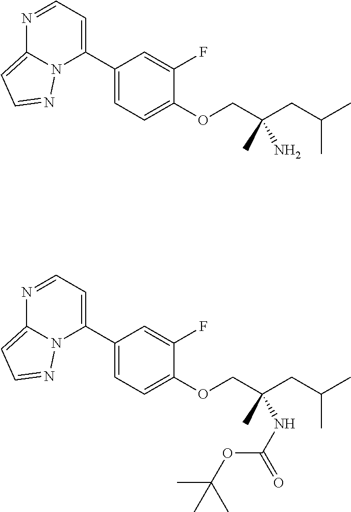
C1(C2=CC=NC3=CC=NN23)=CC=C(OCC(CC(C)C)(NC(=O)OC(C)(C)C)C)C(F)=C1.C1(C2=CC=NC3=CC=NN23)=CC=C(OCC(CC(C)C)(N)C)C(F)=C1
